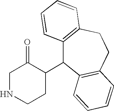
C12=C(CCC3=C(C1C1C(=O)CNCC1)C=CC=C3)C=CC=C2
